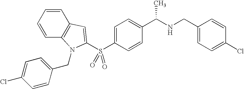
C1=CC2=C(C=C1)C=C(S(C1=CC=C(C(NCC3=CC=C(Cl)C=C3)C)C=C1)(=O)=O)N2CC1=CC=C(Cl)C=C1
